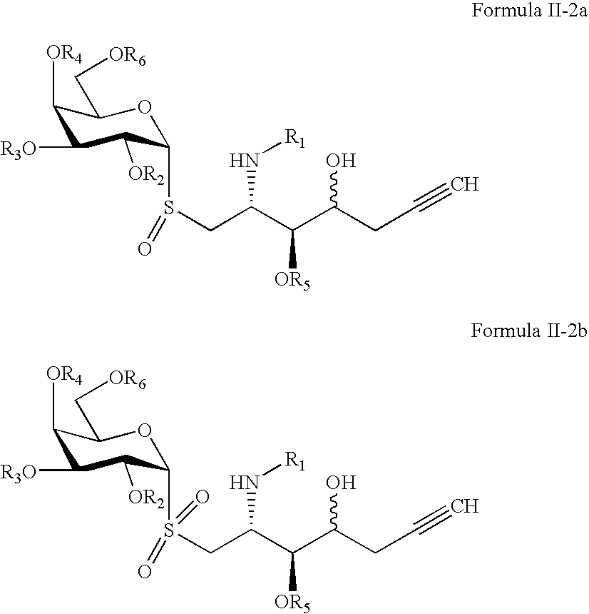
C1([OR4])C([R3O])C([OR2])C(S(CC(C(C(CC#C)O)[OR5])N[R1])=O)OC1C[OR6].C1([OR4])C([R3O])C([OR2])C(S(CC(C(C(CC#C)O)[OR5])N[R1])(=O)=O)OC1C[OR6]
